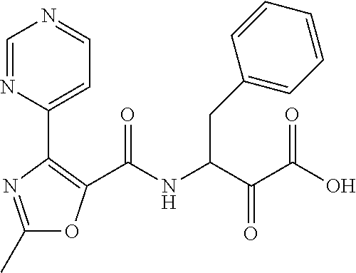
C1(C)=NC(C2=CC=NC=N2)=C(C(NC(C(C(O)=O)=O)CC2=CC=CC=C2)=O)O1
